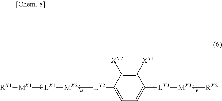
[RX1][MX1][LX1][MX2][LX2]C1=CC=C([LX3][MX3][RX2])C([XX1])=C1[XX2]
